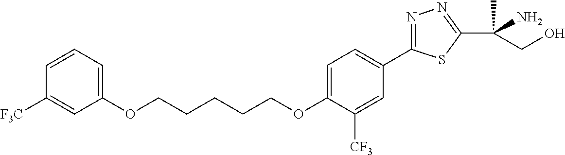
O(CCCCCOC1=CC=C(C2=NN=C(C(C)(N)CO)S2)C=C1[CF3])C1=CC=CC([F3C])=C1
